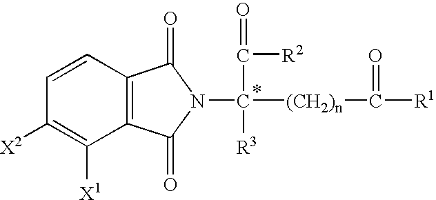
C12=C(C=CC([X2])=C1[X1])C(=O)N(C(C(=O)[R2])([R3])[(CH2)n]C(=O)[R1])C2=O
